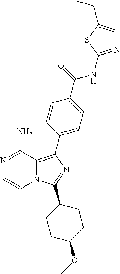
N1=C(N)C2=C(C3=CC=C(C(=O)NC4=NC=C(CC)S4)C=C3)N=C(C3CCC(OC)CC3)N2C=C1
